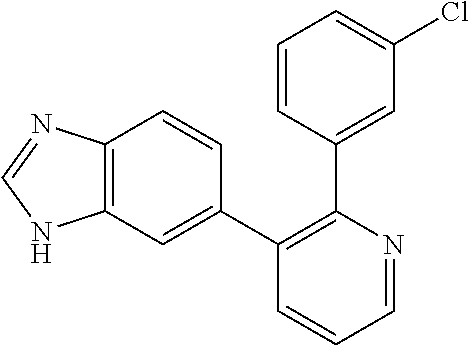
C1=CC(C2=C(C3=CC4=C(C=C3)N=CN4)C=CC=N2)=CC(Cl)=C1
